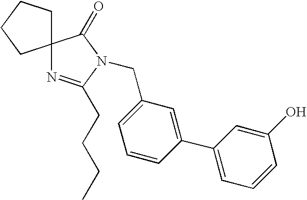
C1(CN2C(CCCC)=NC3(C2=O)CCCC3)=CC=CC(C2=CC=CC(O)=C2)=C1
